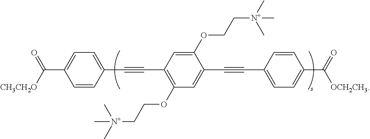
C1=CC(C#CC2=C(OCC[N+](C)(C)C)C=C(C#CC3=CC=C(C([OCH2CH3])=O)C=C3)C(OCC[N+](C)(C)C)=C2)=CC=C1C([CH3CH2O])=O
